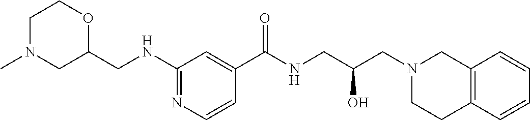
C1(NCC2OCCN(C)C2)=NC=CC(C(NCC(CN2CCC3=C(C2)C=CC=C3)O)=O)=C1
